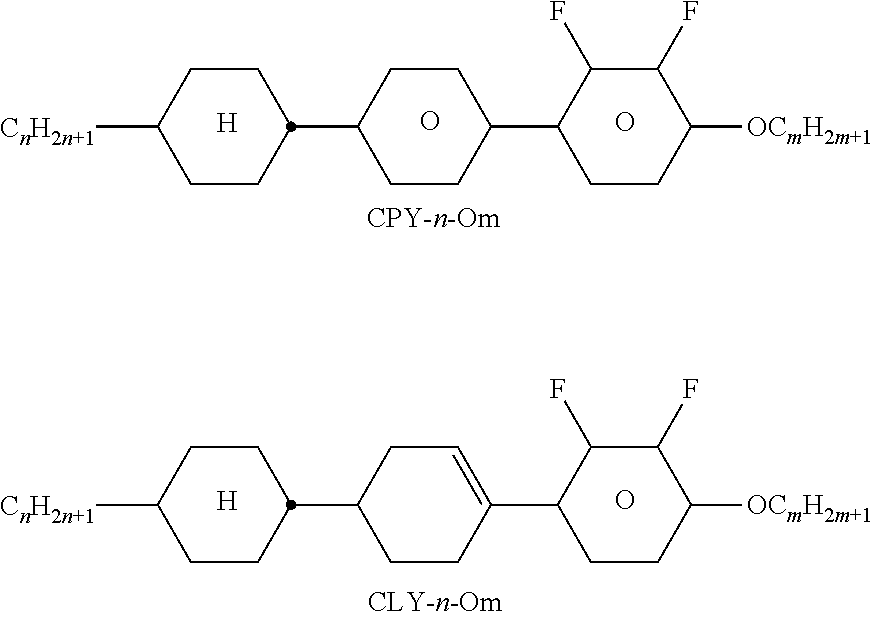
C1CC([CnH2n+1])CCC1C1CCC(C2CCC([OCmH2m+1])C(F)C2F)CC1.[H].O.O.C1CC([CnH2n+1])CCC1C1CCC(C2CCC([OCmH2m+1])C(F)C2F)=CC1.[H].O
